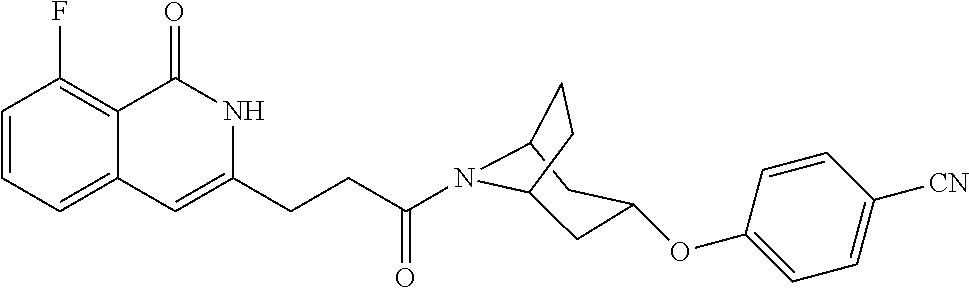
C1=CC=C2C(=C1F)C(=O)NC(CCC(N1C3CC(OC4=CC=C([CN])C=C4)CC1CC3)=O)=C2
